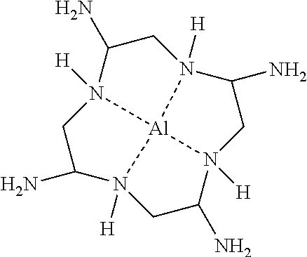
C1C(N)N2([H])CC(N)N3([H])CC(N)N4([H])CC(N)N1([H])[Al]324
